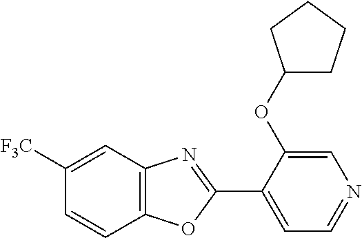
C12=C(C=C([F3C])C=C1)N=C(C1=CC=NC=C1OC1CCCC1)O2
